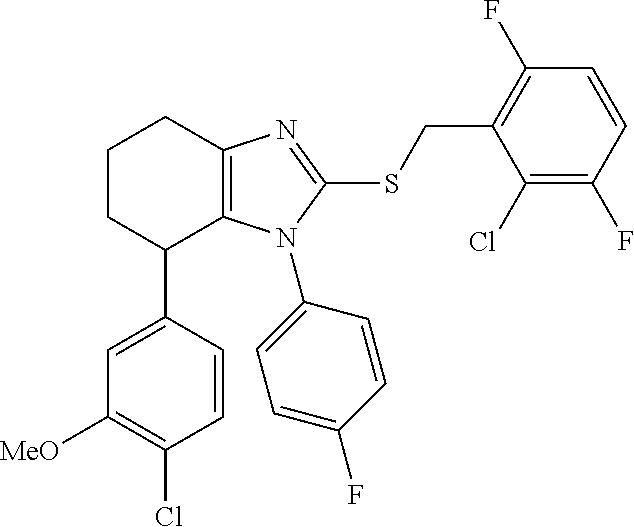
C1=CC(C2C3=C(CCC2)N=C(SCC2=C(F)C=CC(F)=C2Cl)N3C2=CC=C(F)C=C2)=CC([MeO])=C1Cl
